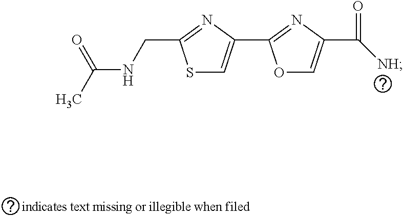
O1C=C(C([NH])=O)N=C1C1=CSC(CNC(C)=O)=N1
